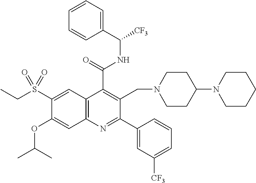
C1=CC=C(C([CF3])NC(C2=C(CN3CCC(N4CCCCC4)CC3)C(C3=CC([CF3])=CC=C3)=NC3=C2C=C(S(CC)(=O)=O)C(OC(C)C)=C3)=O)C=C1
